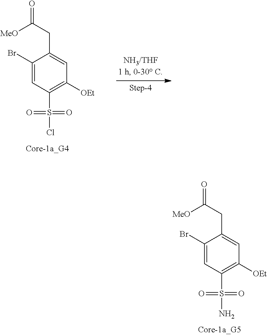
C1(Br)=CC(S(N)(=O)=O)=C([OEt])C=C1CC(=O)[MeO].C1(Br)=CC(S(Cl)(=O)=O)=C([OEt])C=C1CC(=O)[MeO]
